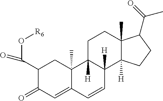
C1(C(O[R6])=O)C(=O)C=C2C(C)(C1)C1([H])C([H])(C=C2)C2([H])C(C)(CC1)C(C(C)=O)CC2
